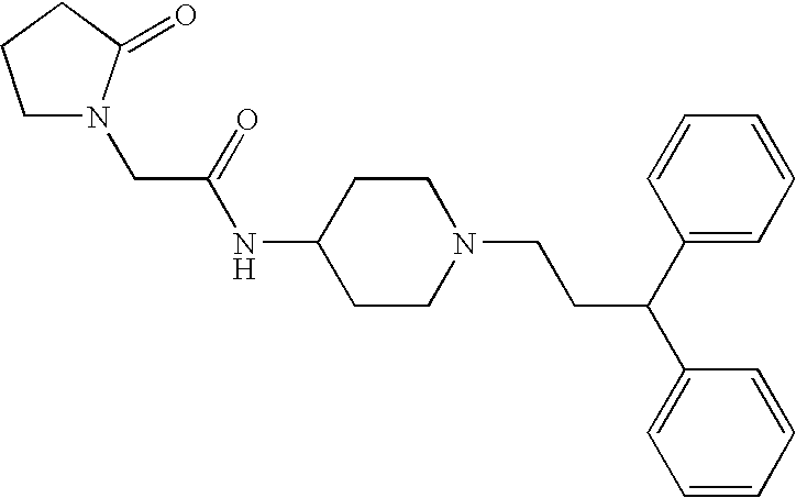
C1(NC(CN2CCCC2=O)=O)CCN(CCC(C2=CC=CC=C2)C2=CC=CC=C2)CC1
